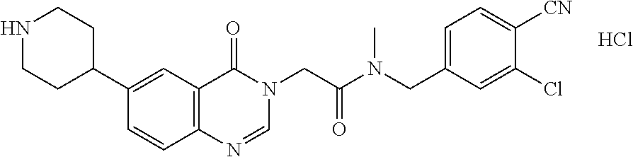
C1=CC2=C(C=C1C1CCNCC1)C(=O)N(CC(N(CC1=CC=C([CN])C(Cl)=C1)C)=O)C=N2.Cl
